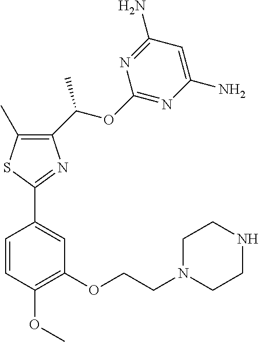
N1=C(N)C=C(N)N=C1OC(C1=C(C)SC(C2=CC(OCCN3CCNCC3)=C(OC)C=C2)=N1)C
